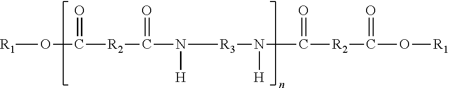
[R1]OC([R2]C(N([R3]N(C([R2]C(O[R1])=O)=O)[H])[H])=O)=O
